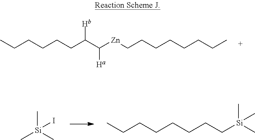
CCCCCCC(C([Zn]CCCCCCCC)[Ha])[Hb].C[Si](C)(I)C.CCCCCCCC[Si](C)(C)C
